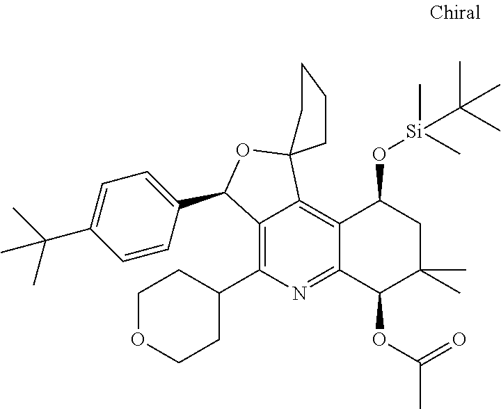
C12=C(C3CCOCC3)N=C3C(=C1C1(OC2C2=CC=C(C(C)(C)C)C=C2)CCCC1)C(O[Si](C)(C)C(C)(C)C)CC(C)(C)C3OC(C)=O
